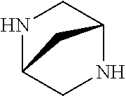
N1C2CNC(C1)C2
